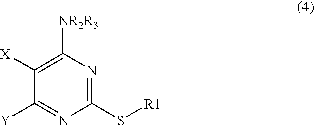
C1([X])=C([NR2R3])N=C(S[R1])N=C1[Y]
